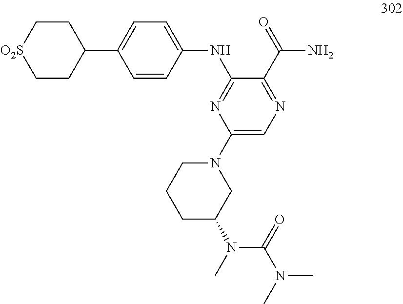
[O2S]1CCC(C2=CC=C(NC3=NC(N4CCCC(N(C(N(C)C)=O)C)C4)=CN=C3C(=O)N)C=C2)CC1
